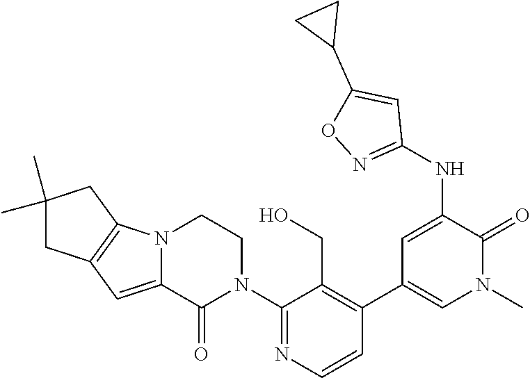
C1(N2CCN3C(=CC4=C3CC(C)(C)C4)C2=O)=NC=CC(C2=CN(C)C(=O)C(NC3=NOC(C4CC4)=C3)=C2)=C1CO
